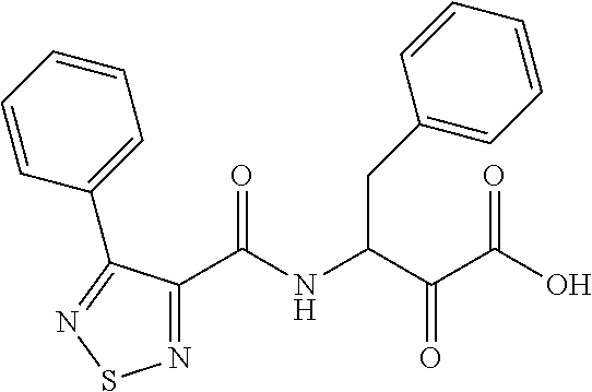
C1(C(NC(C(C(O)=O)=O)CC2=CC=CC=C2)=O)=NSN=C1C1=CC=CC=C1
